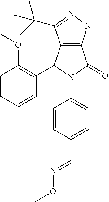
C12=C(NN=C1C(C)(C)C)C(=O)N(C1=CC=C(C=NOC)C=C1)C2C1=C(OC)C=CC=C1
